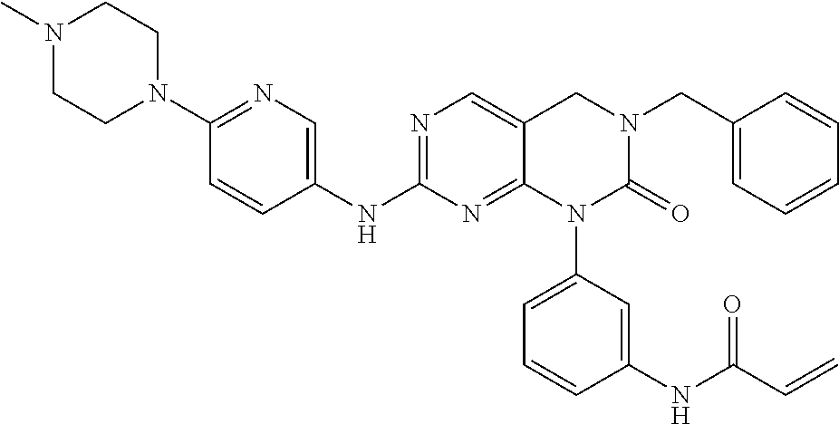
N1(C)CCN(C2=NC=C(NC3=NC=C4C(=N3)N(C3=CC=CC(NC(C=C)=O)=C3)C(=O)N(CC3=CC=CC=C3)C4)C=C2)CC1
